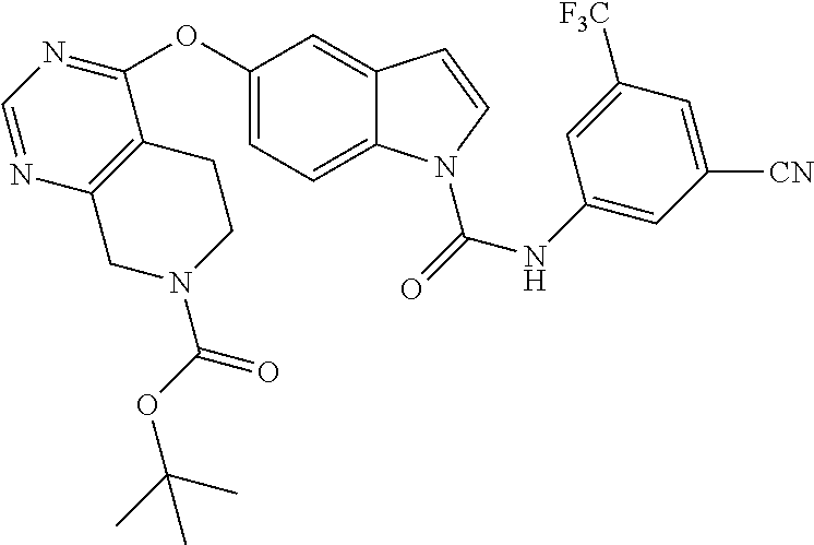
C1(OC2=NC=NC3=C2CCN(C(OC(C)(C)C)=O)C3)=CC=C2C(=C1)C=CN2C(NC1=CC([CN])=CC([F3C])=C1)=O
